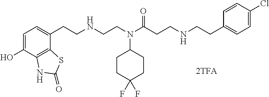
C1=C(O)C2=C(C(CCNCCN(C(CCNCCC3=CC=C(Cl)C=C3)=O)C3CCC(F)(F)CC3)=C1)SC(=O)N2
